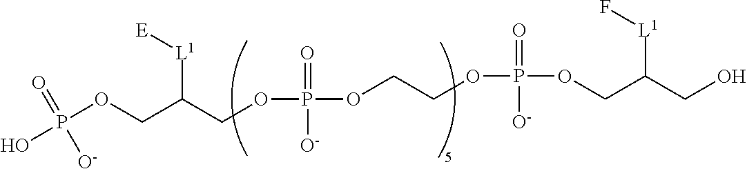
P(OCC(COP(OCCOP(OCC(CO)[L1]F)(=O)[O-])(=O)[O-])[L1][E])(O)(=O)[O-]
